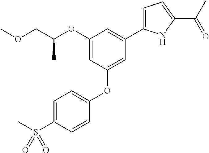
C1=C(S(C)(=O)=O)C=CC(OC2=CC(C3=CC=C(C(C)=O)N3)=CC(OC(COC)C)=C2)=C1
